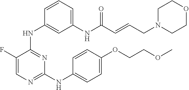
C1=C(F)C(NC2=CC(NC(C=CCN3CCOCC3)=O)=CC=C2)=NC(NC2=CC=C(OCCOC)C=C2)=N1
